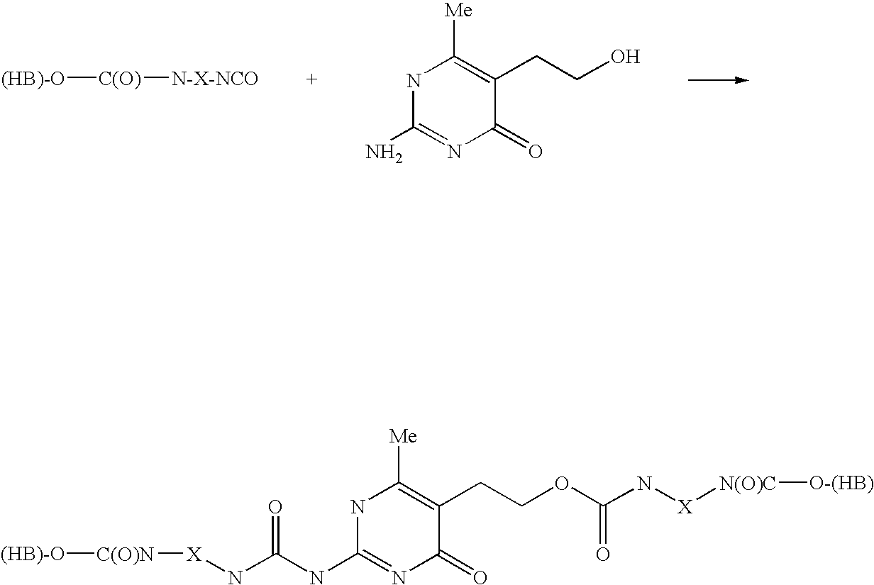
[(HB)-O][C(O)][N-X-NCO].N1C(N)=NC(=O)C(CCO)=C1[Me].N1C(NC(N[X][C(O)N][(HB)-O])=O)=NC(=O)C(CCOC(N[X][N(O)C][O-(HB)])=O)=C1[Me]
